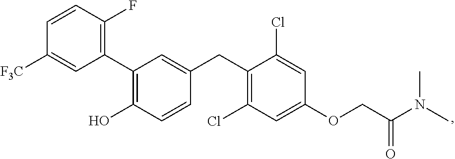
C1(C2=C(O)C=CC(CC3=C(Cl)C=C(OCC(N(C)C)=O)C=C3Cl)=C2)=C(F)C=CC([F3C])=C1
